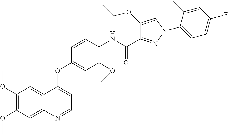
C1(OC)=C(OC)C=C2C(=C1)C(OC1=CC(OC)=C(NC(C3=NN(C4=CC=C(F)C=C4C)C=C3OCC)=O)C=C1)=CC=N2
